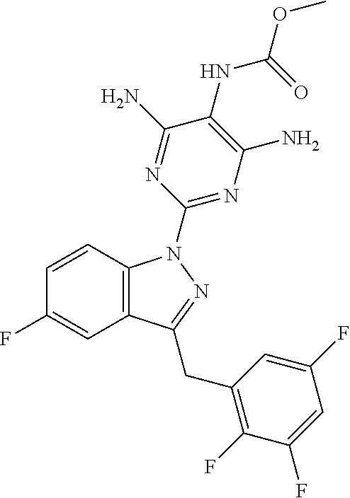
C1=CC2=C(C=C1F)C(CC1=C(F)C(F)=CC(F)=C1)=NN2C1=NC(N)=C(NC(OC)=O)C(N)=N1
